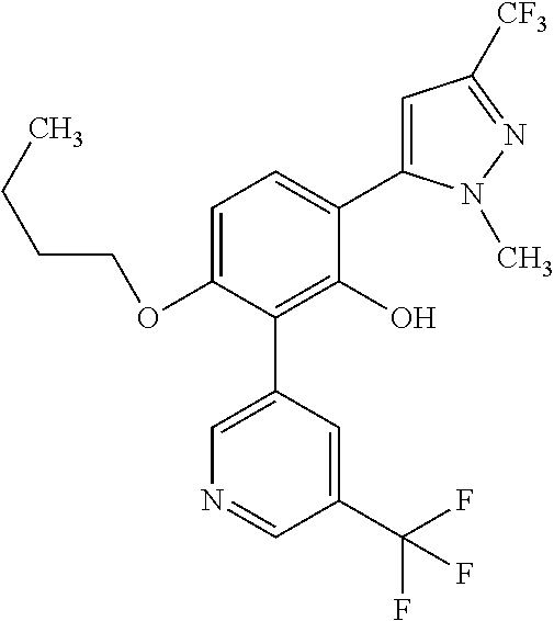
C1(OCCCC)=CC=C(C2=CC([CF3])=NN2C)C(O)=C1C1=CN=CC(C(F)(F)F)=C1
